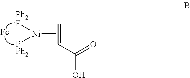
[Ph2P][Ni]([PPh2])C.C=CC(=O)O
